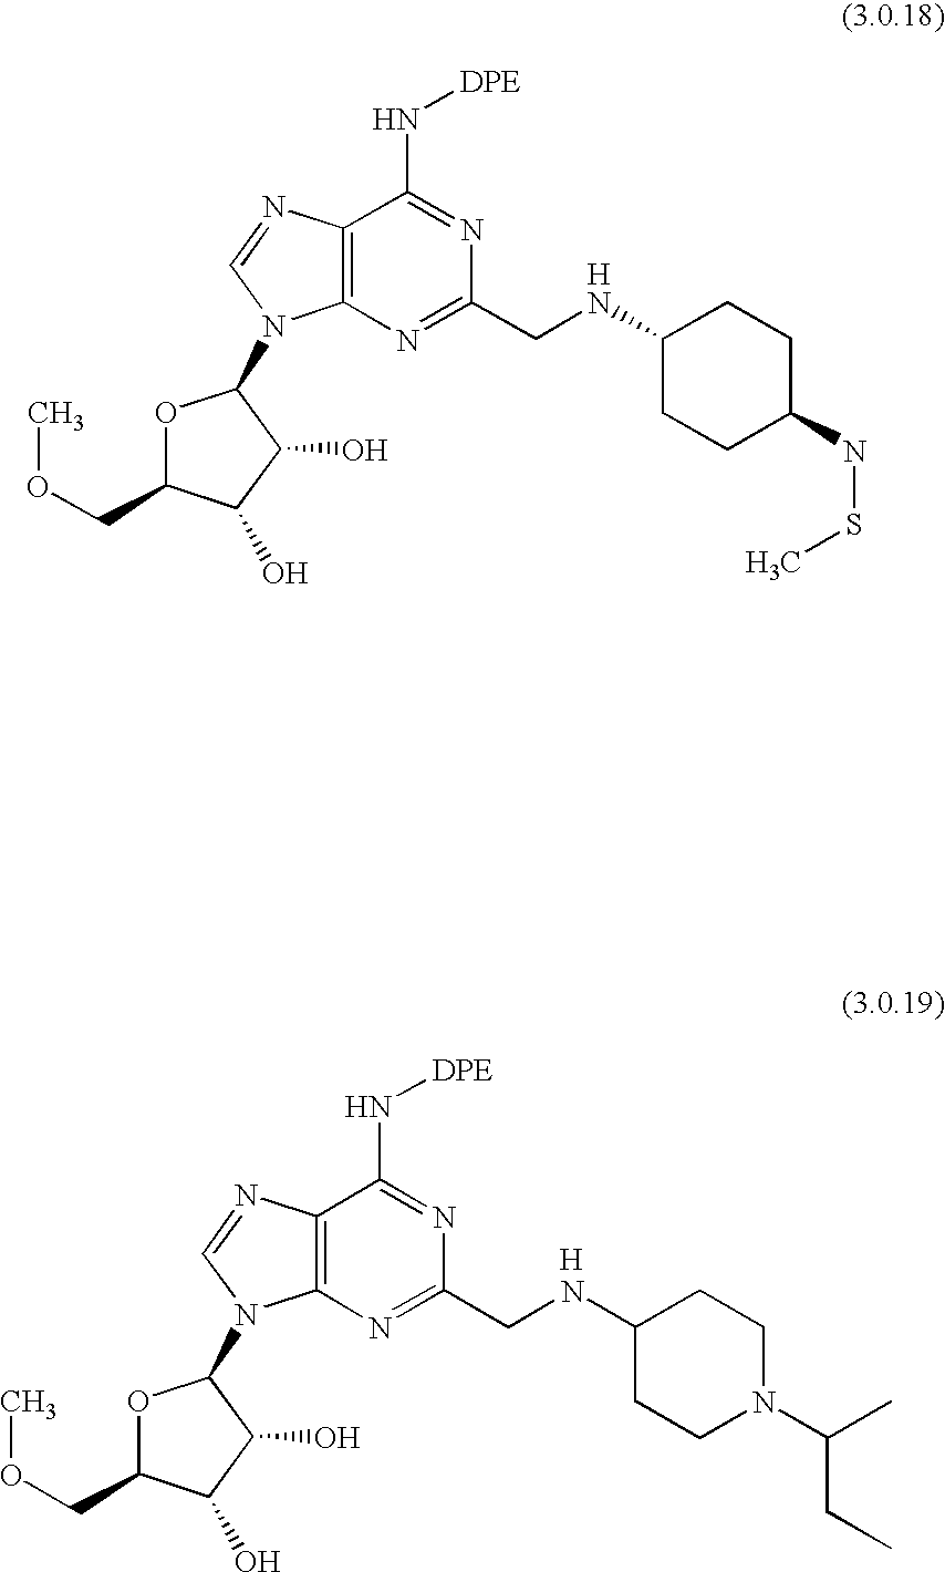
O1C(COC)C(O)C(O)C1N1C2=C(C(N[DPE])=NC(CNC3CCN(C(CC)C)CC3)=N2)N=C1.[H].O1C(COC)C(O)C(O)C1N1C2=C(C(N[DPE])=NC(CNC3CCC(NSC)CC3)=N2)N=C1.[H]
